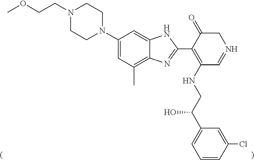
N1(CCOC)CCN(C2=CC(C)=C3C(=C2)NC(C2=C(NCC(C4=CC=CC(Cl)=C4)O)C=NCC2=O)=N3)CC1
